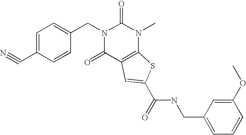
C1(C#N)=CC=C(CN2C(=O)C3=C(N(C)C2=O)SC(C(NCC2=CC=CC(OC)=C2)=O)=C3)C=C1
